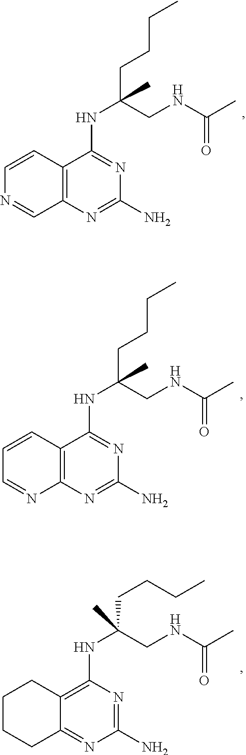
C1(N)=NC(NC(CNC(C)=O)(C)CCCC)=C2C(=N1)CCCC2.C12=C(N=C(N)N=C1NC(CCCC)(CNC(C)=O)C)C=NC=C2.C12=C(N=C(N)N=C1NC(CCCC)(CNC(C)=O)C)N=CC=C2
